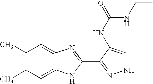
C1(C)=C(C)C=C2C(=C1)N=C(C1=NNC=C1NC(NCC)=O)N2
